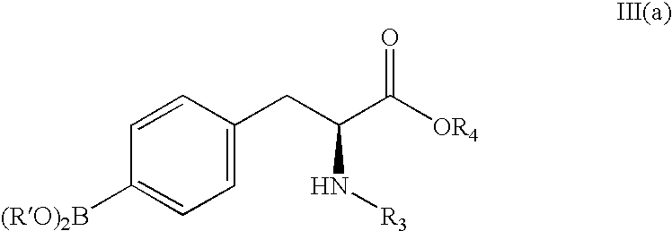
C1=C(CC(C([OR4])=O)N[R3])C=CC([(RO)2B])=C1
